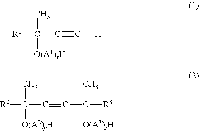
[R1]C(C#C[H])(C)[O(A1)xH].[R2]C(C#CC([R3])(C)[O(A3)zH])(C)[O(A2)yH]
